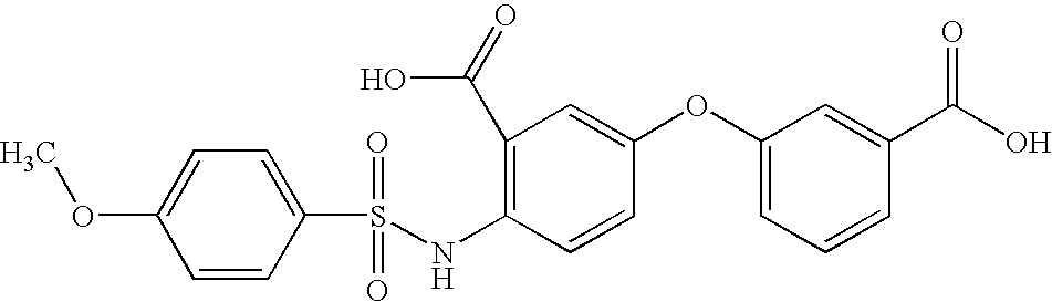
C1=C(OC)C=CC(S(=O)(=O)NC2=C(C(O)=O)C=C(OC3=CC=CC(C(=O)O)=C3)C=C2)=C1
